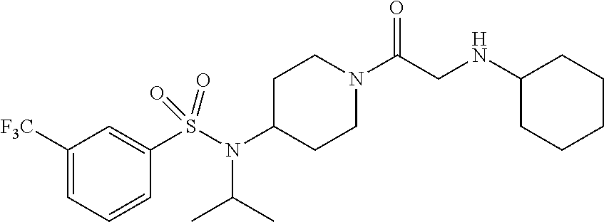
C1([F3C])=CC=CC(S(N(C2CCN(C(CNC3CCCCC3)=O)CC2)C(C)C)(=O)=O)=C1
